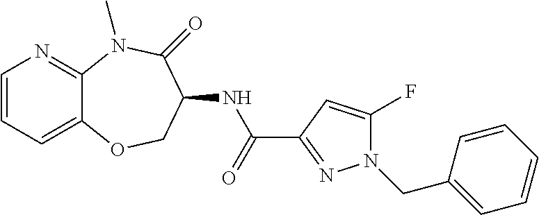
C1=CC=C2C(=N1)N(C)C(=O)C(NC(C1=NN(CC3=CC=CC=C3)C(F)=C1)=O)CO2
